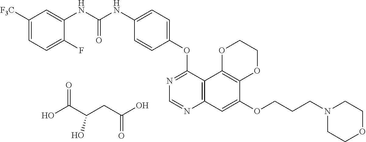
OC(C(CC(O)=O)O)=O.C12=C(C3=C(C=C1OCCCN1CCOCC1)N=CN=C3OC1=CC=C(NC(NC3=CC([F3C])=CC=C3F)=O)C=C1)OCCO2
